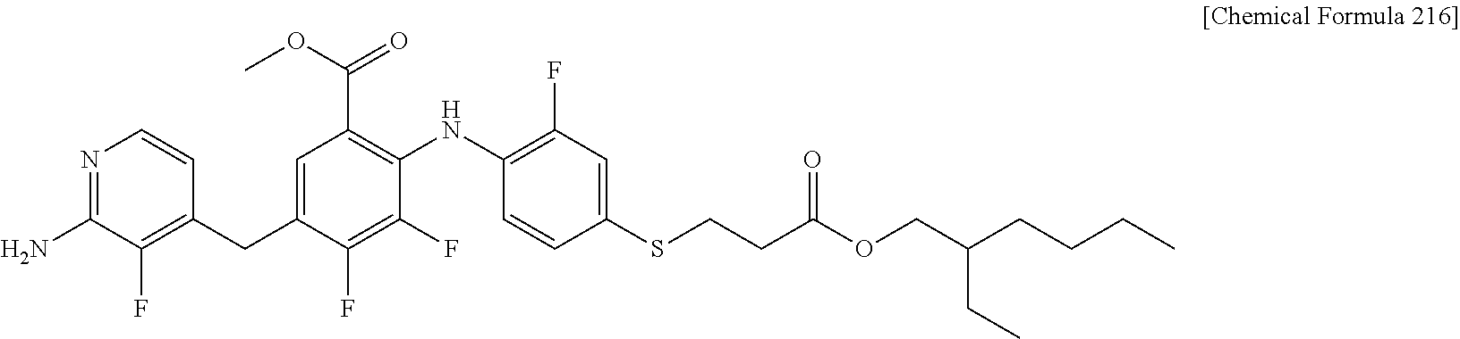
N1=C(N)C(F)=C(CC2=CC(C(OC)=O)=C(NC3=C(F)C=C(SCCC(OCC(CCCC)CC)=O)C=C3)C(F)=C2F)C=C1
